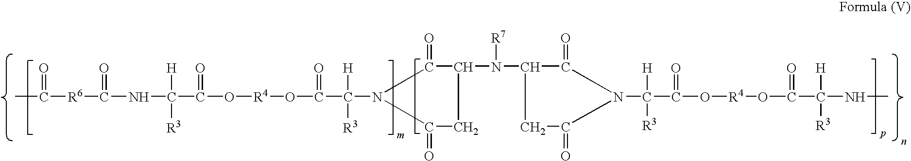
CC([R6]C(NC(C(O[R4]OC(C([H])([R3])N1C(=O)C(N([R7])C2C(=O)N(C([H])([R3])C(O[R4]OC(=O)C([H])([R3])NC)=O)C(=O)C2)CC1=O)=O)=O)([H])[R3])=O)=O
